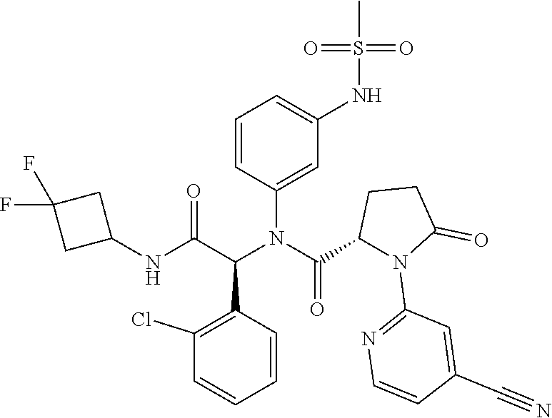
C1=CC(N(C(=O)C2CCC(=O)N2C2=NC=CC(C#N)=C2)C(C(NC2CC(F)(F)C2)=O)C2=C(Cl)C=CC=C2)=CC(NS(C)(=O)=O)=C1
